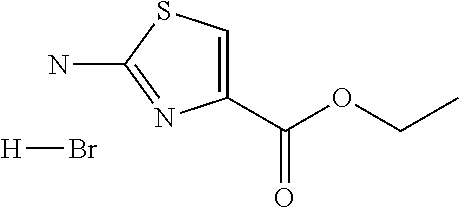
C1(C(OCC)=O)=CSC(N)=N1.[H]Br
